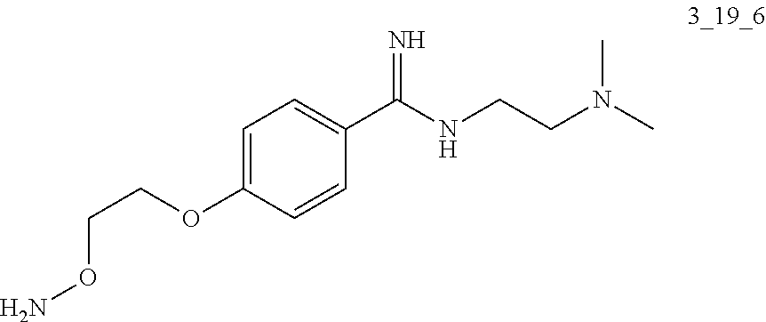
C1=C(OCCON)C=CC(C(NCCN(C)C)=N)=C1
